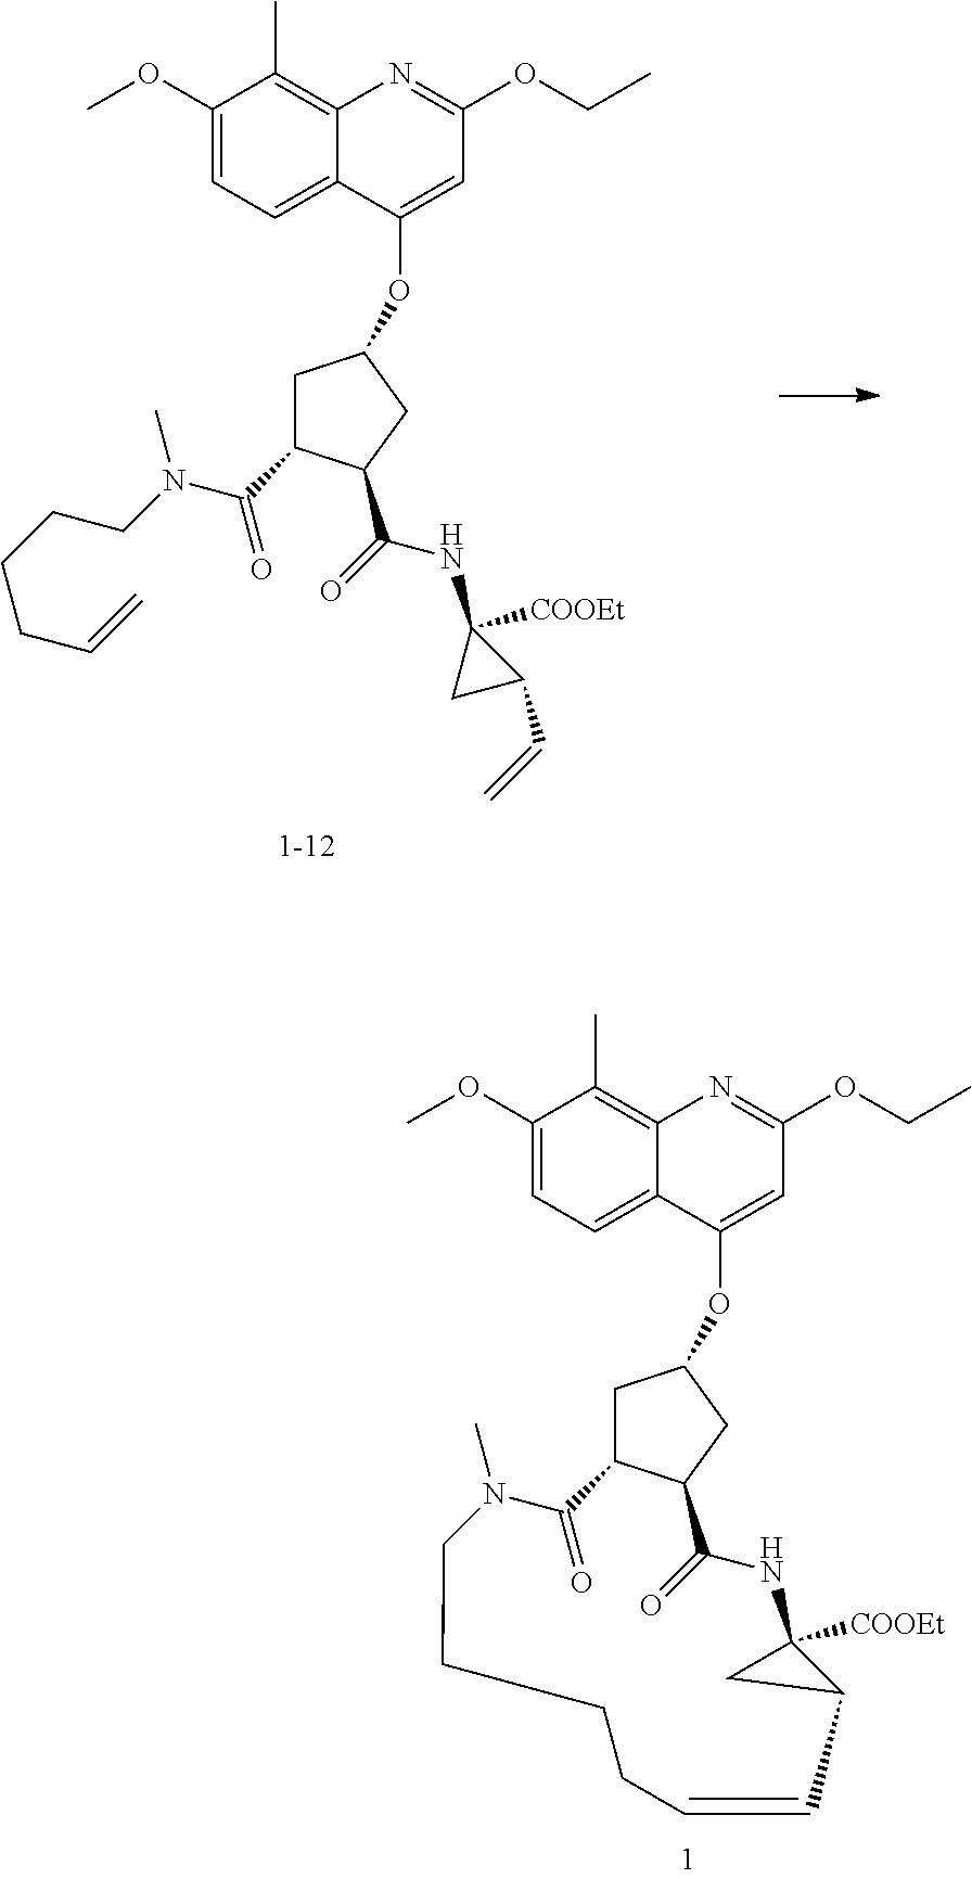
C1C2C(CC1OC1=CC(OCC)=NC3=C(C)C(OC)=CC=C13)C(=O)NC1([COOEt])C(C=CCCCCN(C)C2=O)C1.C1C(C(N(CCCCC=C)C)=O)C(C(NC2([COOEt])CC2C=C)=O)CC1OC1=CC(OCC)=NC2=C(C)C(OC)=CC=C12
